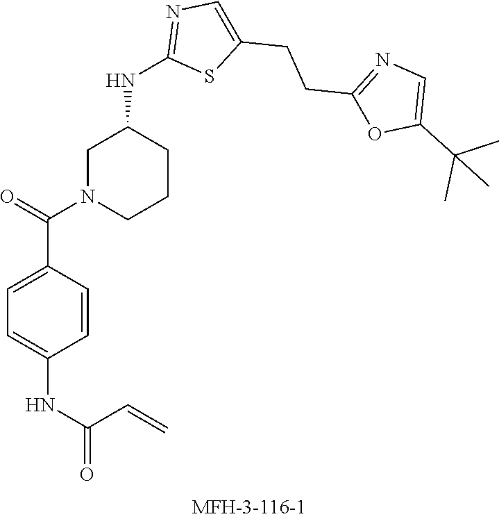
C1N(C(=O)C2=CC=C(NC(=O)C=C)C=C2)CCCC1NC1=NC=C(CCC2=NC=C(C(C)(C)C)O2)S1
